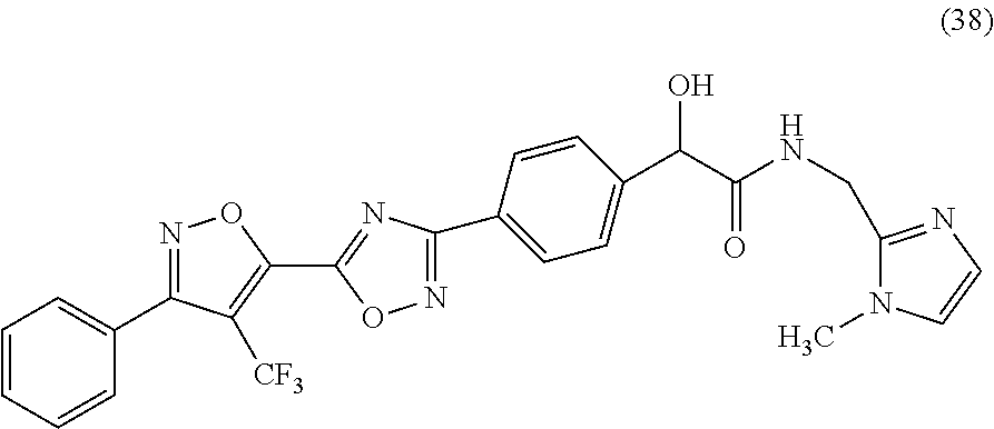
C1=CC=CC(C2=NOC(C3=NC(C4=CC=C(C(C(NCC5=NC=CN5C)=O)O)C=C4)=NO3)=C2[CF3])=C1
